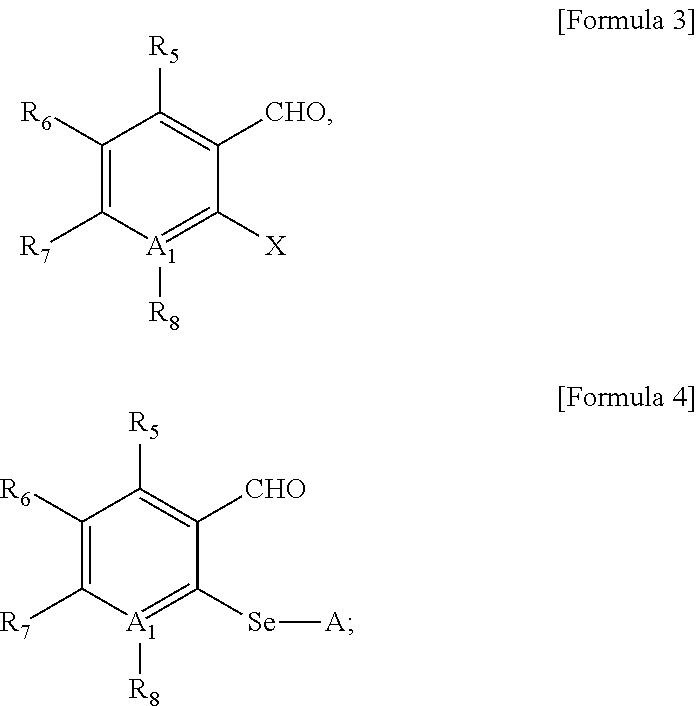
C1([R6])=C([R7])[A1]([R8])=C([X])C([CHO])=C1[R5].C1([R6])=C([R7])[A1]([R8])=C([Se][A])C([CHO])=C1[R5]
